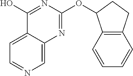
C1=C2C(=CC=N1)C(O)=NC(OC1C3=C(CC1)C=CC=C3)=N2
